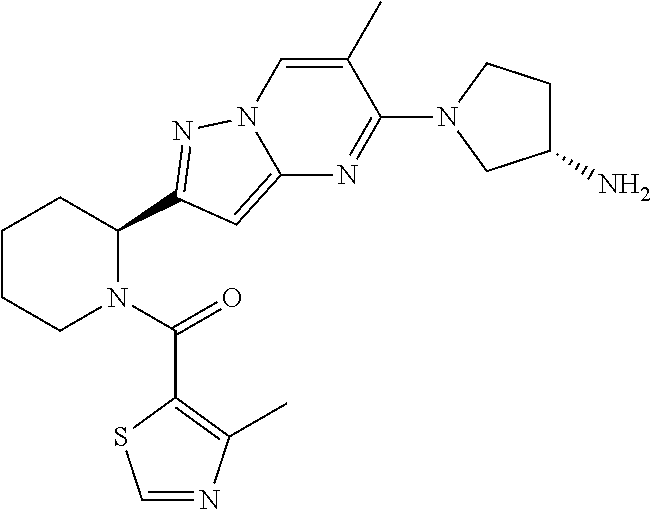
C1CCN(C(=O)C2=C(C)N=CS2)C(C2=NN3C=C(C)C(N4CC(N)CC4)=NC3=C2)C1
